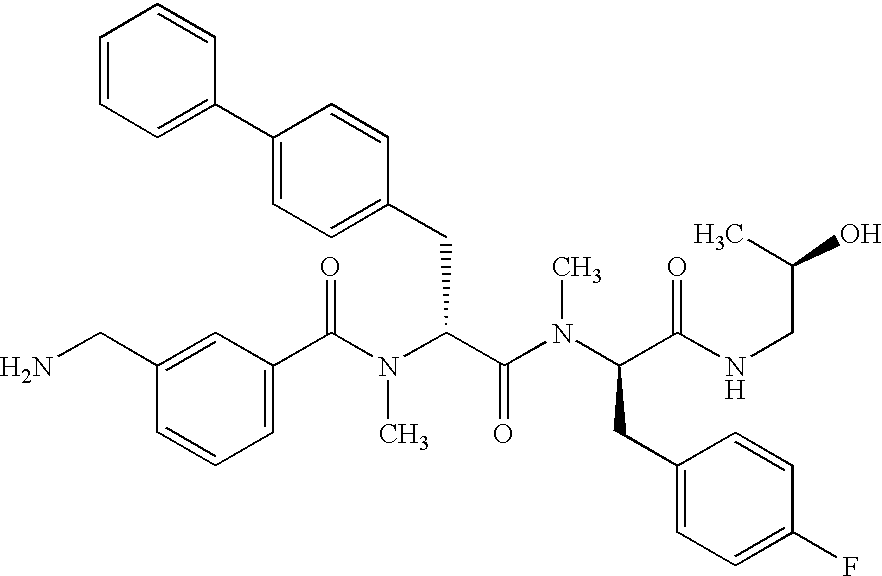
C1(C(N(C(C(N(C(CC2=CC=C(F)C=C2)C(NCC(O)C)=O)C)=O)CC2=CC=C(C3=CC=CC=C3)C=C2)C)=O)=CC=CC(CN)=C1
